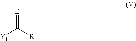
[Y1]C([R])=[E]
